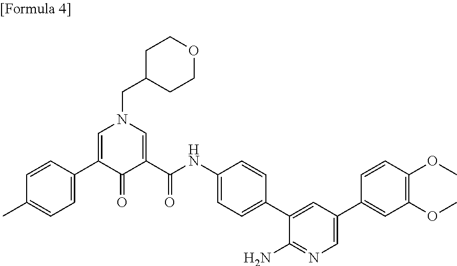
C1(NC(=O)C2=CN(CC3CCOCC3)C=C(C3=CC=C(C)C=C3)C2=O)=CC=C(C2=CC(C3=CC(OC)=C(OC)C=C3)=CN=C2N)C=C1
